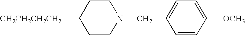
C1CN(CC2=CC=C([OCH3])C=C2)CCC1[CH2CH2CH2CH2]
